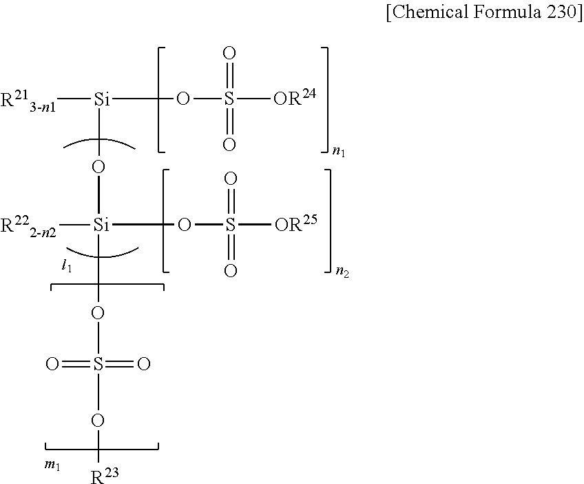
[Si](OS(=O)(=O)[OR24])(O[Si](OS(=O)(=O)[OR25])[R222-n2])[R213-n1].COS(O[R23])(=O)=O
